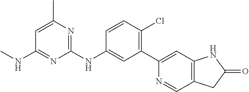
C1=C(C)N=C(NC2=CC(C3=CC4=C(C=N3)CC(=O)N4)=C(Cl)C=C2)N=C1NC
